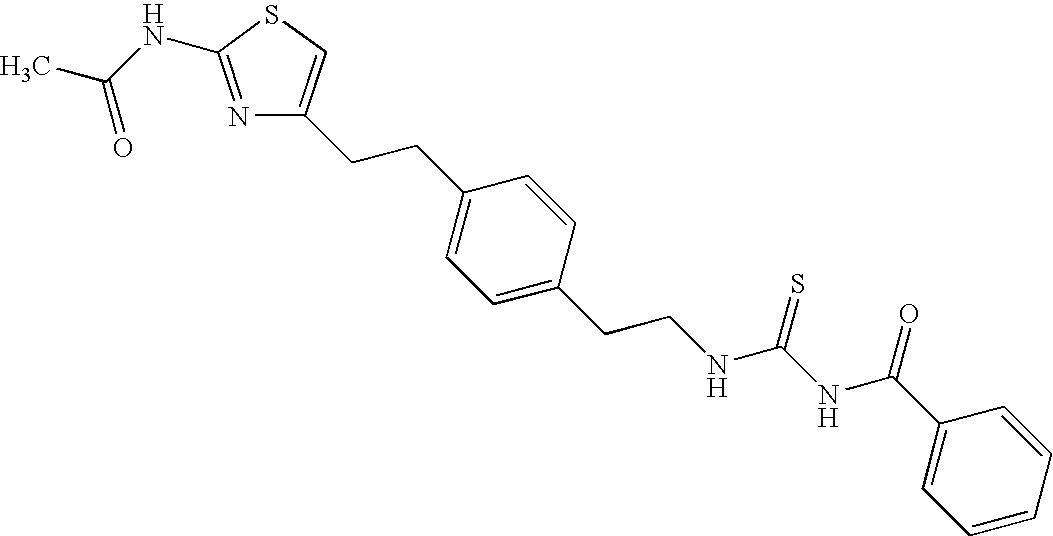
CC(NC1=NC(CCC2=CC=C(CCNC(NC(C3=CC=CC=C3)=O)=S)C=C2)=CS1)=O
